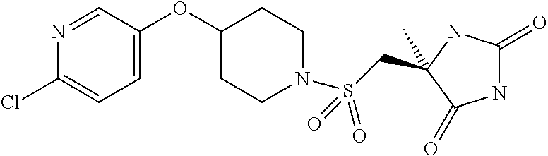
CC1(CS(N2CCC(OC3=CC=C(Cl)N=C3)CC2)(=O)=O)NC(=O)NC1=O
